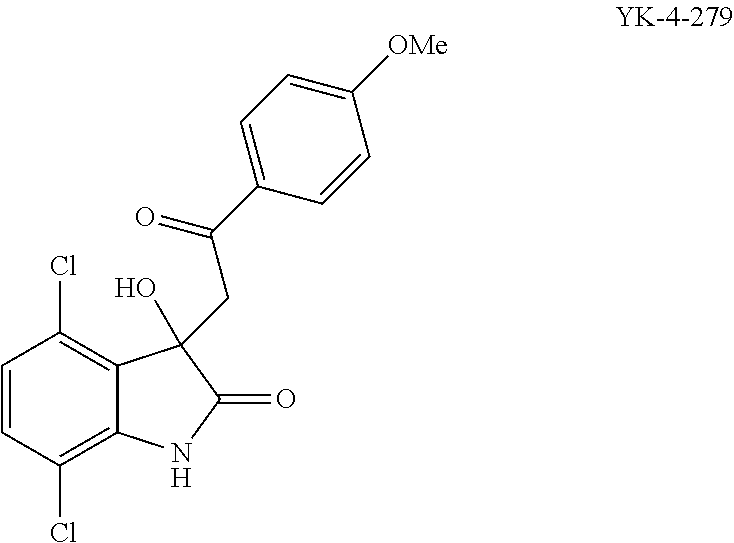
C1=CC(Cl)=C2C(=C1Cl)C(O)(CC(C1=CC=C([OMe])C=C1)=O)C(=O)N2
